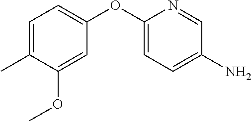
C1=C(C)C(OC)=CC(OC2=CC=C(N)C=N2)=C1
